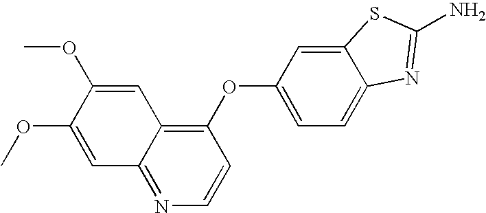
C1(OC2=CC=C3C(=C2)SC(N)=N3)=C2C(=NC=C1)C=C(OC)C(OC)=C2
